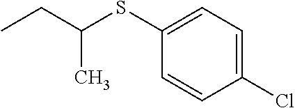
C1(SC(CC)C)=CC=C(Cl)C=C1
